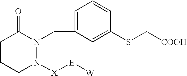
C1CCN([X][E][W])N(CC2=CC=CC(SC[COOH])=C2)C1=O
